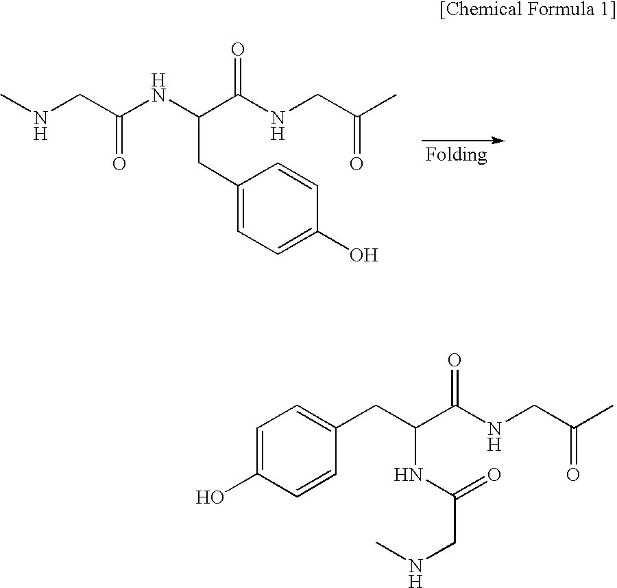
C(CNC)(NC(CC1=CC=C(O)C=C1)C(NCC(C)=O)=O)=O.C1(CC(NC(=O)CNC)C(NCC(C)=O)=O)=CC=C(O)C=C1
